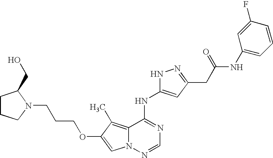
C12=C(C)C(OCCCN3C(CO)CCC3)=CN1N=CN=C2NC1=CC(CC(NC2=CC=CC(F)=C2)=O)=NN1
